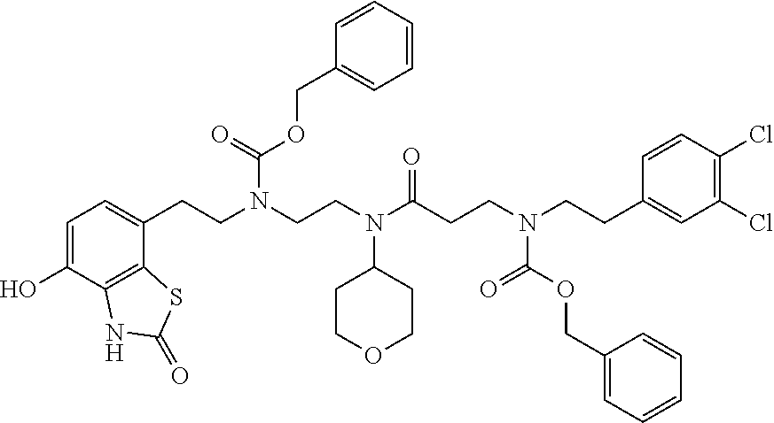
C1=C(O)C2=C(C(CCN(CCN(C(CCN(CCC3=CC(Cl)=C(Cl)C=C3)C(=O)OCC3=CC=CC=C3)=O)C3CCOCC3)C(=O)OCC3=CC=CC=C3)=C1)SC(=O)N2
